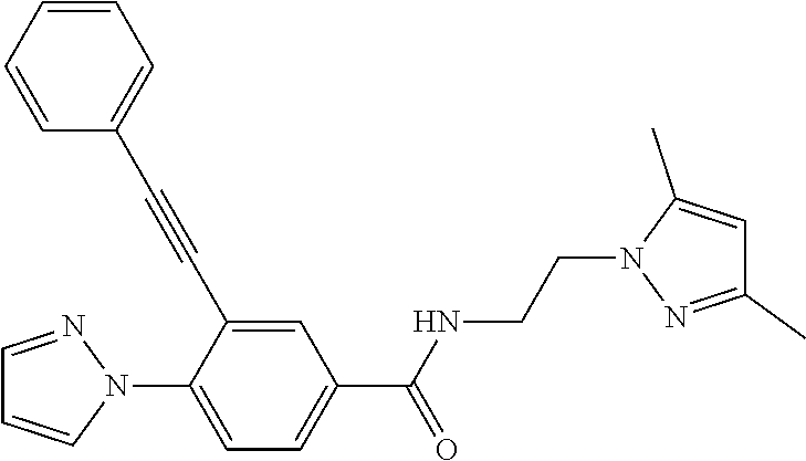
C1=NN(C2=CC=C(C(NCCN3N=C(C)C=C3C)=O)C=C2C#CC2=CC=CC=C2)C=C1
